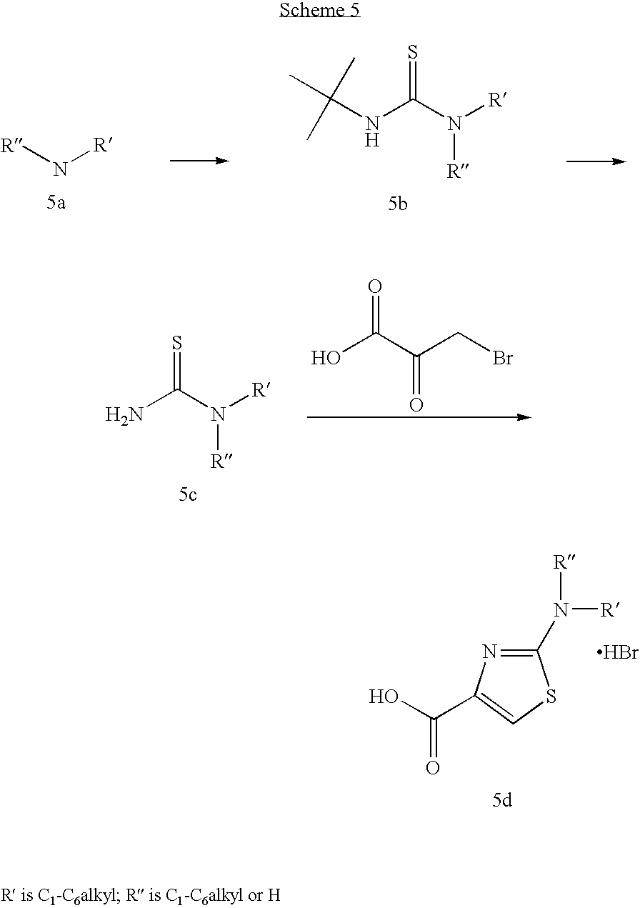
[R]N[R].[R]N(C(NC(C)(C)C)=S)[R].C1(N([R])[R])=NC(C(O)=O)=CS1.Br.[R]N(C(N)=S)[R].BrCC(C(O)=O)=O
